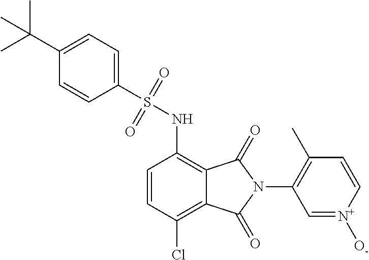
C1=CC(Cl)=C2C(=C1NS(C1=CC=C(C(C)(C)C)C=C1)(=O)=O)C(=O)N(C1=C(C)C=C[N+]([O-])=C1)C2=O
